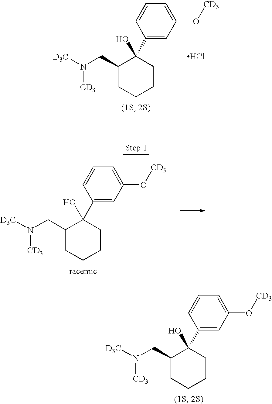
C1(CN([D3C])[CD3])CCCCC1(O)C1=CC(O[CD3])=CC=C1.C1(CN([D3C])[CD3])CCCCC1(O)C1=CC(O[CD3])=CC=C1.Cl.C1(CN([D3C])[CD3])CCCCC1(O)C1=CC(O[CD3])=CC=C1
